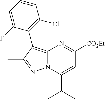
C12=C(C3=C(Cl)C=CC=C3F)C(C)=NN1C(C(C)C)=CC([CO2Et])=N2
